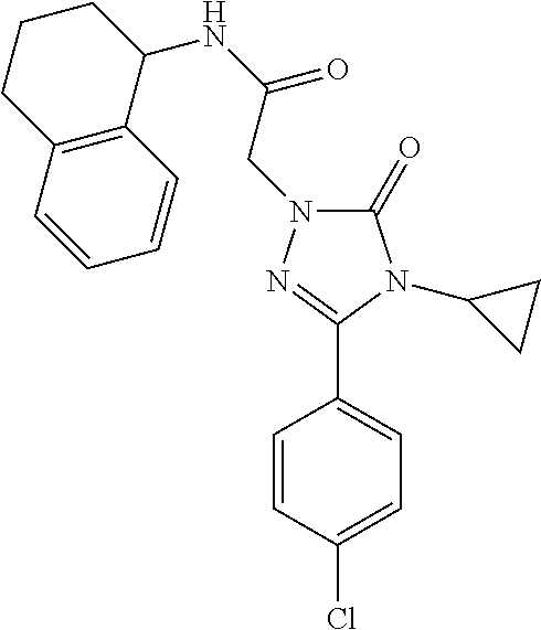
C1(=O)N(CC(NC2CCCC3=C2C=CC=C3)=O)N=C(C2=CC=C(Cl)C=C2)N1C1CC1
